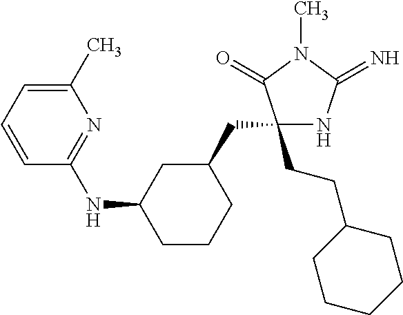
C1(CCC2CCCCC2)(CC2CC(NC3=NC(C)=CC=C3)CCC2)NC(=N)N(C)C1=O
